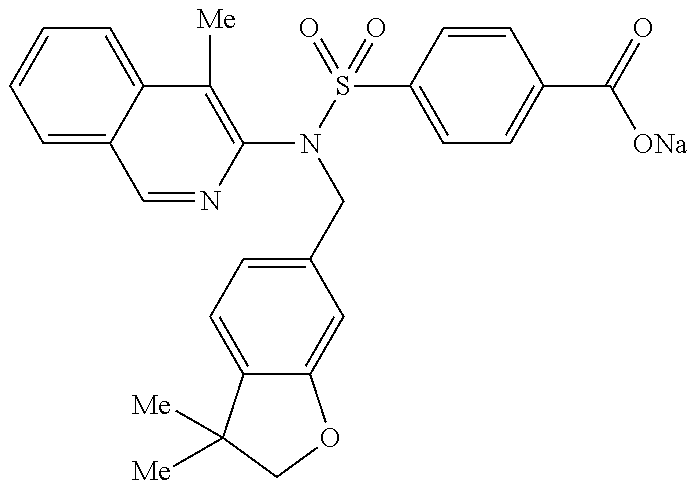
C1=NC(N(S(=O)(=O)C2=CC=C(C(=O)[ONa])C=C2)CC2=CC=C3C(=C2)OCC3([Me])[Me])=C([Me])C2=CC=CC=C12
